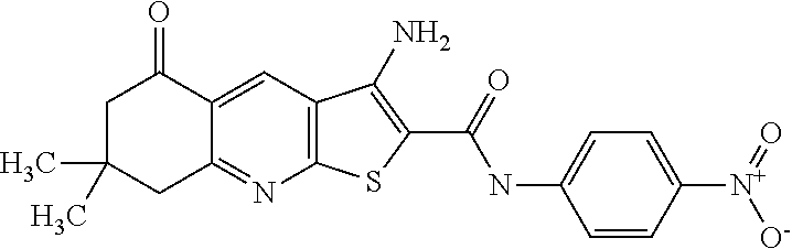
C12=C(C=C3C(=N1)CC(C)(C)CC3=O)C(N)=C(C(NC1=CC=C([N+]([O-])=O)C=C1)=O)S2
